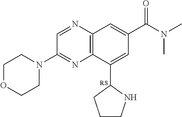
C1OCCN(C2=NC3=C(N=C2)C=C(C(N(C)C)=O)C=C3C2CCCN2)C1
